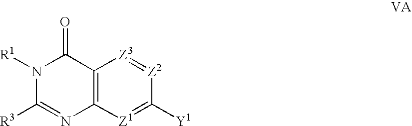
C12=C([Z1]=C([Y1])[Z2]=[Z3]1)N=C([R3])N([R1])C2=O
